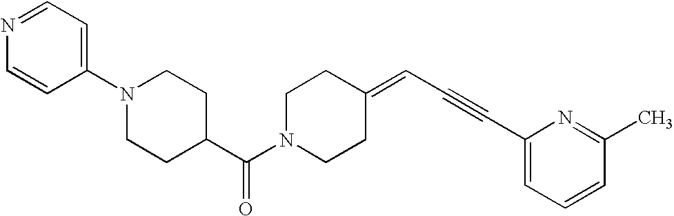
N1(C2=CC=NC=C2)CCC(C(N2CCC(=CC#CC3=CC=CC(C)=N3)CC2)=O)CC1
